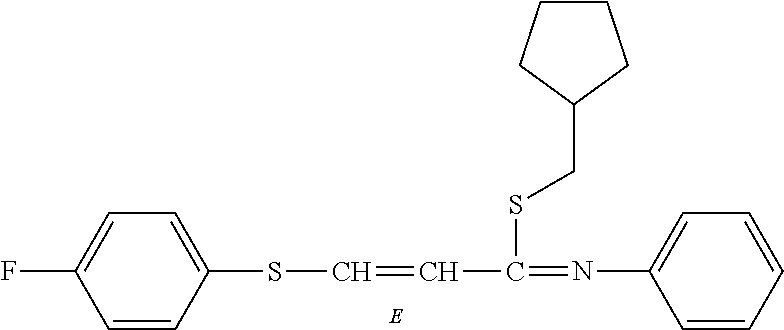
S(C=CC(SCC1CCCC1)=NC1=CC=CC=C1)C1=CC=C(F)C=C1
